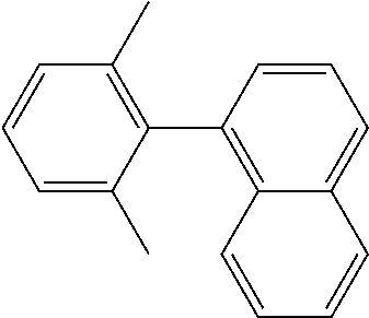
C1=CC(C2=C(C)C=CC=C2C)=C2C(=C1)C=CC=C2
